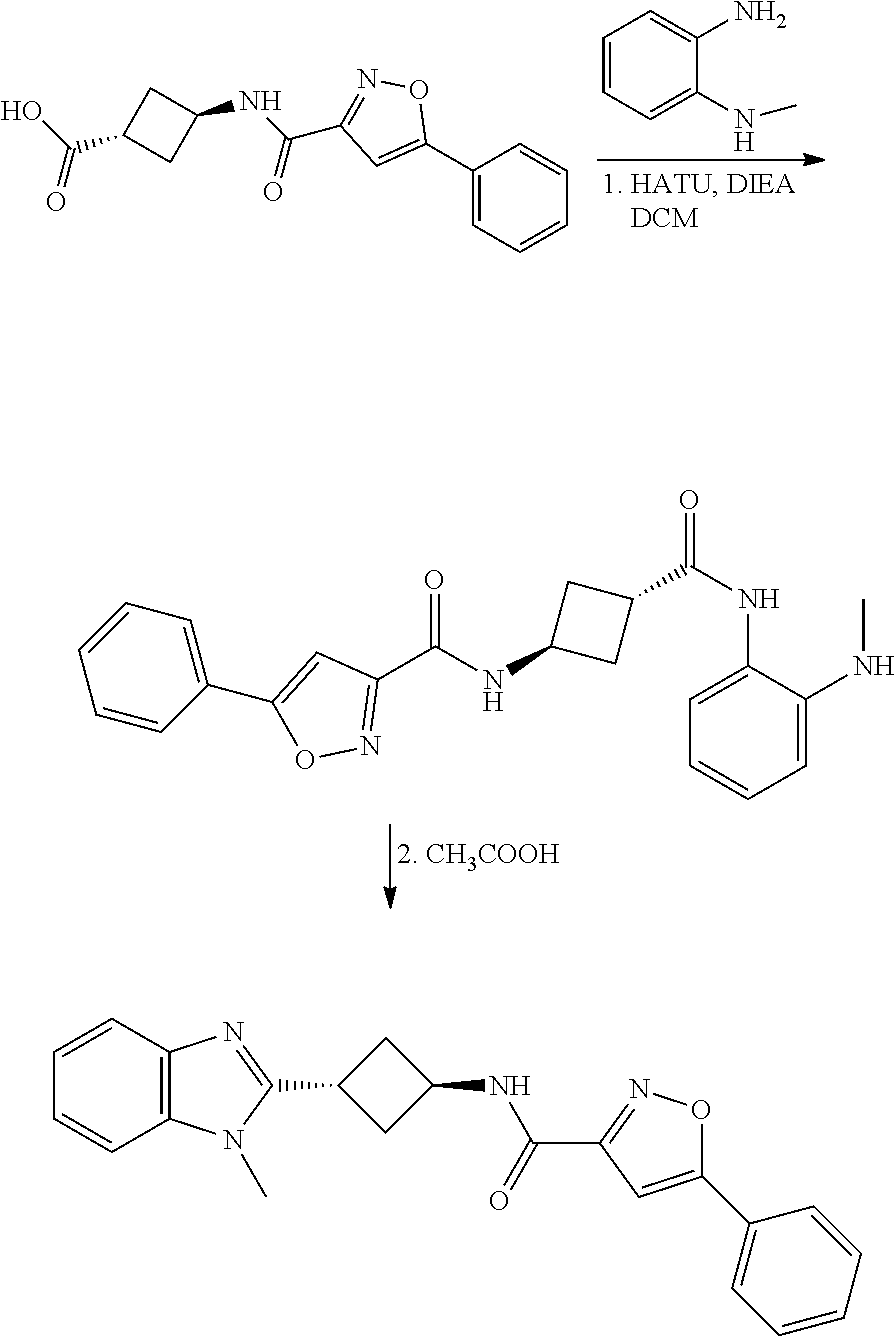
C1=CC=C(NC)C(N)=C1.C1(C2=CC(C(NC3CC(C(O)=O)C3)=O)=NO2)=CC=CC=C1.C1(C(NC2CC(C(NC3=CC=CC=C3NC)=O)C2)=O)=NOC(C2=CC=CC=C2)=C1.C12=C(C=CC=C1)N=C(C1CC(NC(=O)C3=NOC(C4=CC=CC=C4)=C3)C1)N2C
